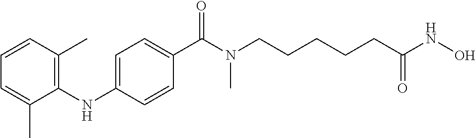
C1(NC2=C(C)C=CC=C2C)=CC=C(C(N(CCCCCC(NO)=O)C)=O)C=C1
